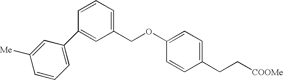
C1=C(C2=CC(COC3=CC=C(CC[COOMe])C=C3)=CC=C2)C=C([Me])C=C1
